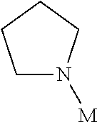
C1N([M])CCC1
